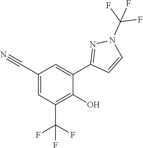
C1=C(C#N)C=C(C2=NN(C(F)(F)F)C=C2)C(O)=C1C(F)(F)F
